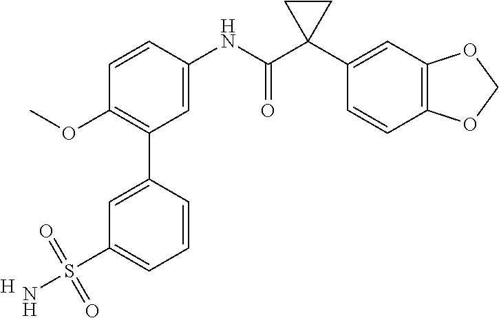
C1=C(NC(C2(C3=CC4=C(C=C3)OCO4)CC2)=O)C=CC(OC)=C1C1=CC(S(N)(=O)=O)=CC=C1.[H]
